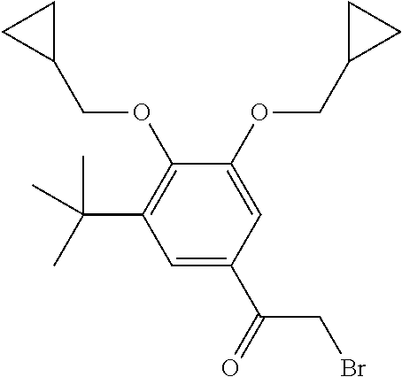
C1=C(C(CBr)=O)C=C(OCC2CC2)C(OCC2CC2)=C1C(C)(C)C
